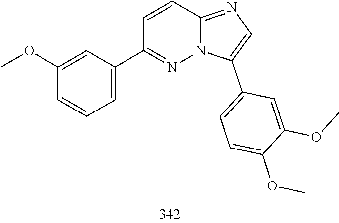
C1(C2=CC=CC(OC)=C2)=NN2C(=NC=C2C2=CC=C(OC)C(OC)=C2)C=C1
